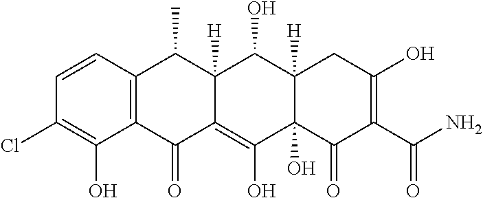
C1=CC2=C(C(O)=C1Cl)C(=O)C1=C(O)C3(O)C([H])(C(O)C1([H])C2C)CC(O)=C(C(N)=O)C3=O
